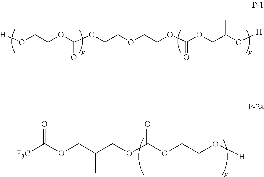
[H]OC(COC(OC(COC(COC(OCC(O[H])C)=O)C)C)=O)C.[F3C]C(OCC(COC(OCC(O[H])C)=O)C)=O
